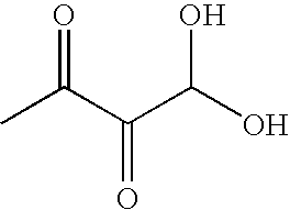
CC(C(C(O)O)=O)=O
